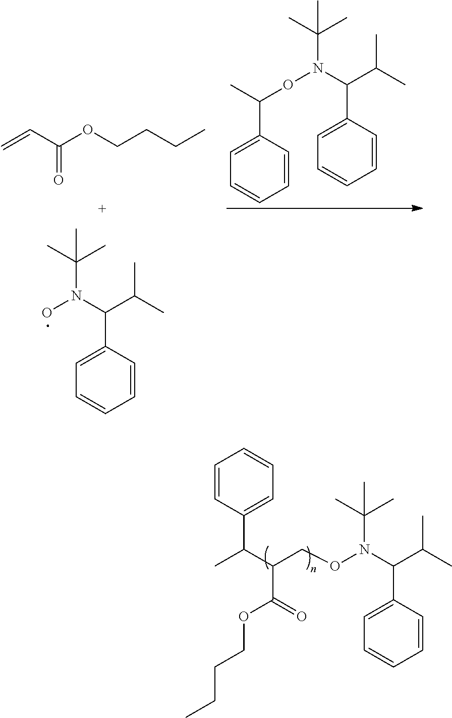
C1=CC(C(N(OC(C)C2=CC=CC=C2)C(C)(C)C)C(C)C)=CC=C1.O(CCCC)C(C=C)=O.C1=CC(C(N(O)C(C)(C)C)C(C)C)=CC=C1.C1=CC(C(N(OCC(C(C)C2=CC=CC=C2)C(=O)OCCCC)C(C)(C)C)C(C)C)=CC=C1
